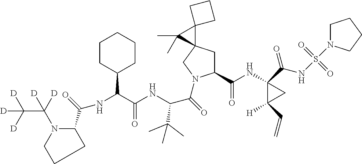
N(C(C(NC(C(=O)N1C(C(NC2(C(NS(=O)(=O)N3CCCC3)=O)C([H])(C=C)C2)=O)CC2(C1)C1(C2(C)C)CCC1)C(C)(C)C)=O)C1CCCCC1)C(C1N(C([D])(C([D])([D])[D])[D])CCC1)=O
